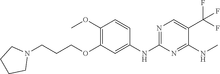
C1(NC)=NC(NC2=CC(OCCCN3CCCC3)=C(OC)C=C2)=NC=C1C(F)(F)F
